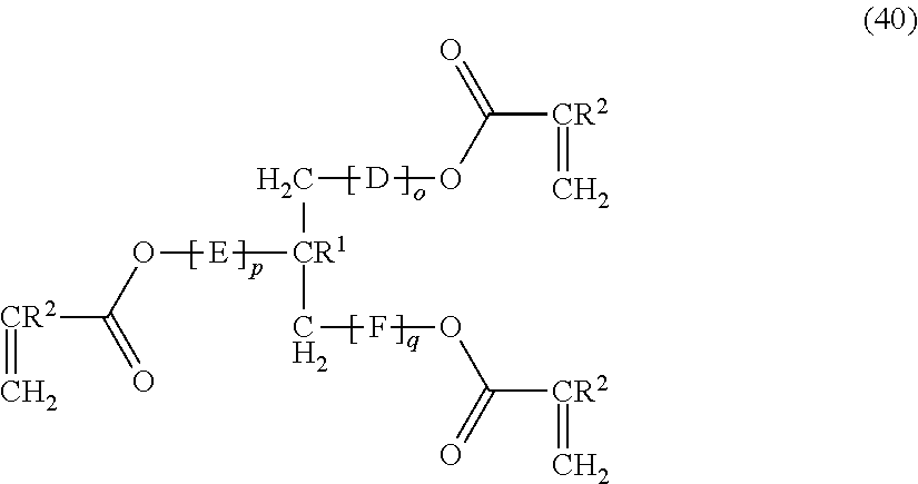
[CR2](=C)C(O[E][CR1](C[D]OC([CR2]=C)=O)CFOC([CR2]=C)=O)=O
